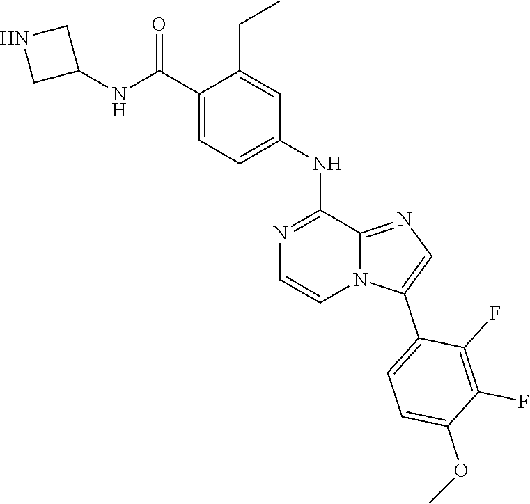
C(C1=CC=C(NC2=NC=CN3C2=NC=C3C2=CC=C(OC)C(F)=C2F)C=C1CC)(NC1CNC1)=O
